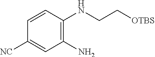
C1(N)=C(NCC[OTBS])C=CC([NC])=C1
